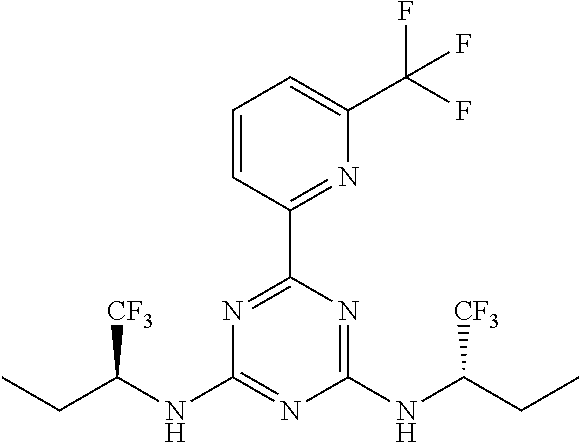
N1=C(C2=NC(C(F)(F)F)=CC=C2)N=C(NC(CC)[CF3])N=C1NC(CC)[CF3]
